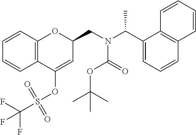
C1=CC2=C(C=C1)C(OS(C(F)(F)F)(=O)=O)=CC(CN(C(C1=CC=CC3=C1C=CC=C3)C)C(OC(C)(C)C)=O)O2
